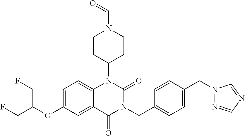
C1=C(OC(CF)CF)C=C2C(=C1)N(C1CCN(C=O)CC1)C(=O)N(CC1=CC=C(CN3N=CN=C3)C=C1)C2=O
